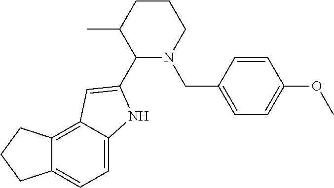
C12=C3C(=CC=C1NC(C1N(CC4=CC=C(OC)C=C4)CCCC1C)=C2)CCC3
